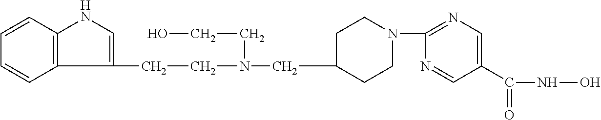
C1CN(C2=NC=C(C(=O)NO)C=N2)CCC1CN(CCC1=CNC2=C1C=CC=C2)CCO
